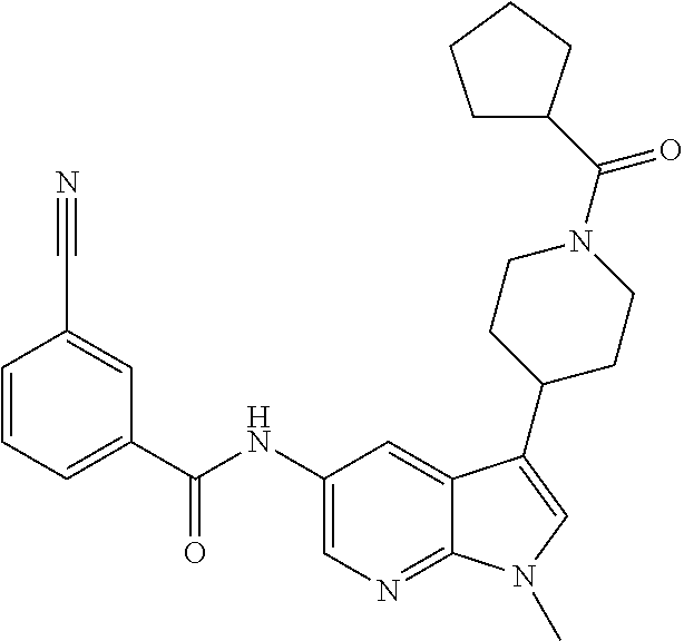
C12=CC(NC(C3=CC=CC(C#N)=C3)=O)=CN=C1N(C)C=C2C1CCN(C(=O)C2CCCC2)CC1
